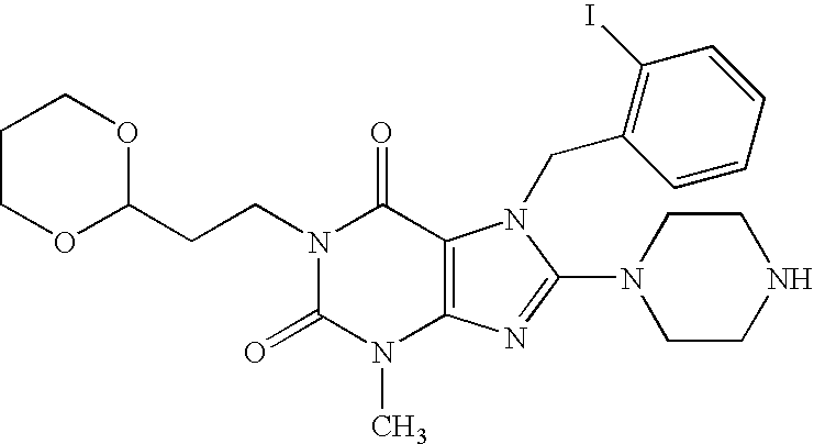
C(N1C(=O)N(C)C2=C(C1=O)N(CC1=C(I)C=CC=C1)C(N1CCNCC1)=N2)CC1OCCCO1
